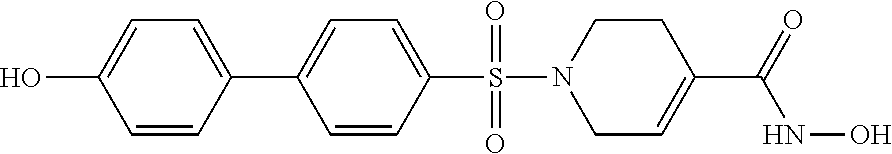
C1(C2=CC=C(S(N3CCC(C(=O)NO)=CC3)(=O)=O)C=C2)=CC=C(O)C=C1
